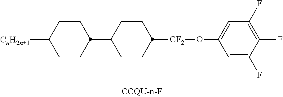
C1CC(C2CCC([CnH2n+1])CC2)CCC1[CF2]OC1=CC(F)=C(F)C(F)=C1
